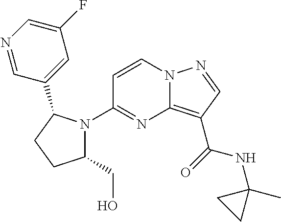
C1=CN2C(=C(C(=O)NC3(C)CC3)C=N2)N=C1N1C(CO)CCC1C1=CC(F)=CN=C1
